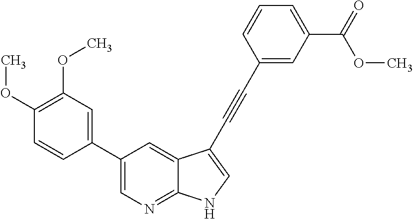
C1(C2=CN=C3C(=C2)C(C#CC2=CC(C(=O)OC)=CC=C2)=CN3)=CC(OC)=C(OC)C=C1
